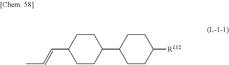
C1CC(C=CC)CCC1C1CCC([RL12])CC1
